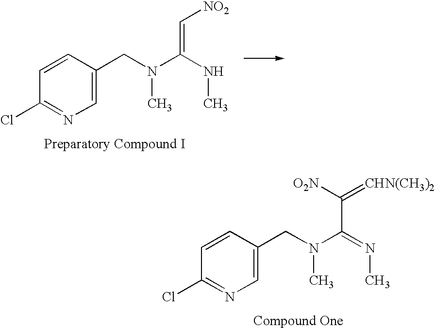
C1=CC(CN(C(NC)=C[NO2])C)=CN=C1Cl.C1=CC(CN(C(=NC)C(=[CHN(CH3)2])[O2N])C)=CN=C1Cl
